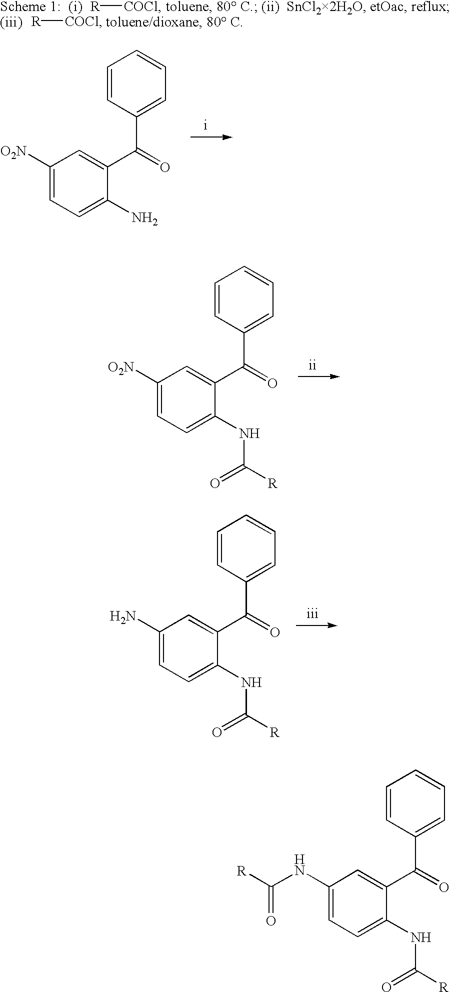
C1([O2N])=CC=C(NC([R])=O)C(C(=O)C2=CC=CC=C2)=C1.C1(N)=CC=C(NC([R])=O)C(C(=O)C2=CC=CC=C2)=C1.C1(NC([R])=O)=CC=C(NC([R])=O)C(C(=O)C2=CC=CC=C2)=C1.[R][COCl].[R][COCl].C1([O2N])=CC=C(N)C(C(=O)C2=CC=CC=C2)=C1
